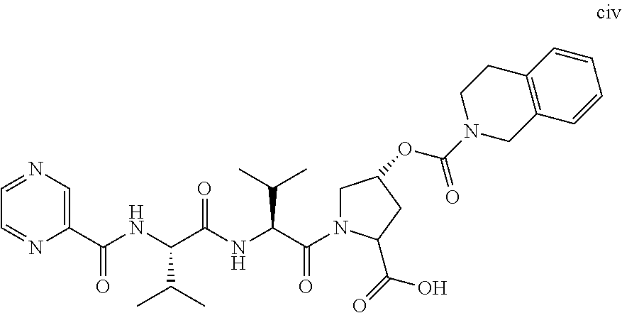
C1(C(NC(C(NC(C(=O)N2CC(OC(N3CCC4=C(C=CC=C4)C3)=O)CC2C(=O)O)C(C)C)=O)C(C)C)=O)=CN=CC=N1
